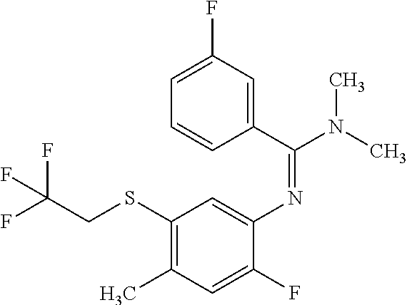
C1(SCC(F)(F)F)=C(C)C=C(F)C(N=C(N(C)C)C2=CC(F)=CC=C2)=C1
